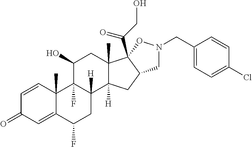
C1=CC2(C)C(=CC1=O)C(F)CC1([H])C2(F)C(O)CC2(C)C1([H])CC1C2(C(CO)=O)ON(CC2=CC=C(Cl)C=C2)C1
